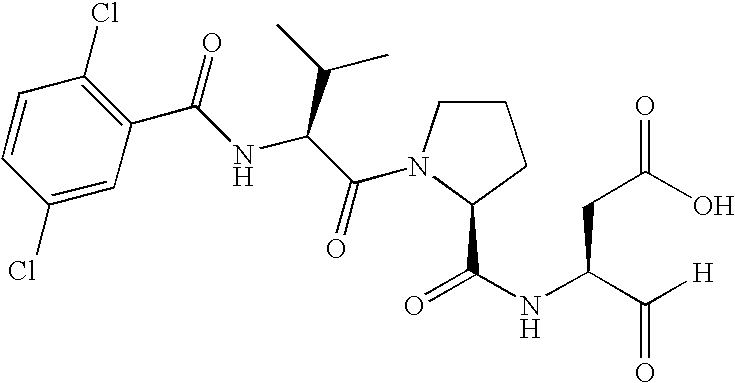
C1=CC(Cl)=CC(C(NC(C(=O)N2CCCC2C(NC(C([H])=O)CC(O)=O)=O)C(C)C)=O)=C1Cl
